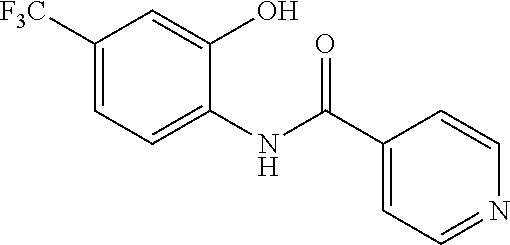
C1([F3C])=CC=C(NC(C2=CC=NC=C2)=O)C(O)=C1
